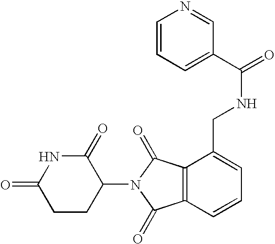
C1(=O)CCC(N2C(=O)C3=C(C=CC=C3CNC(=O)C3=CC=CN=C3)C2=O)C(=O)N1
